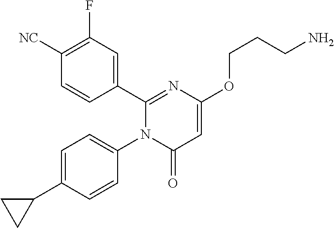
C1(C2=CC(F)=C([CN])C=C2)=NC(OCCCN)=CC(=O)N1C1=CC=C(C2CC2)C=C1
